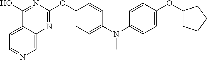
C1(O)=NC(OC2=CC=C(N(C3=CC=C(OC4CCCC4)C=C3)C)C=C2)=NC2=CN=CC=C12
